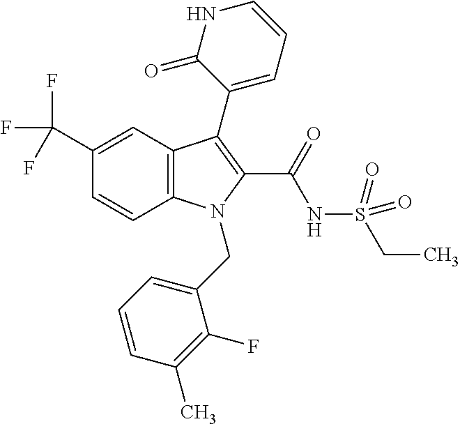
C12=C(C=C(C(F)(F)F)C=C1)C(C1=CC=CNC1=O)=C(C(=O)NS(=O)(=O)CC)N2CC1=CC=CC(C)=C1F
